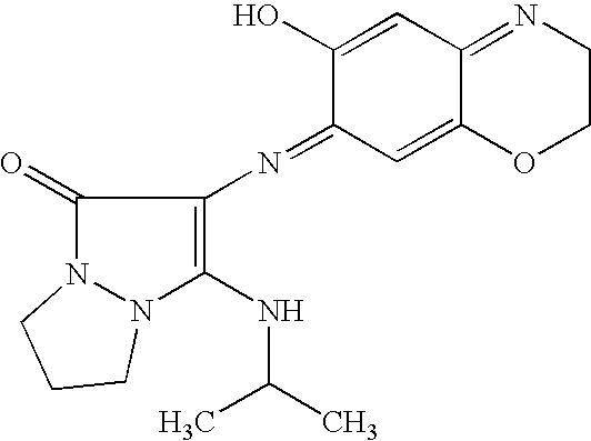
C1(=O)N2N(C(NC(C)C)=C1N=C1C=C3C(=NCCO3)C=C1O)CCC2
